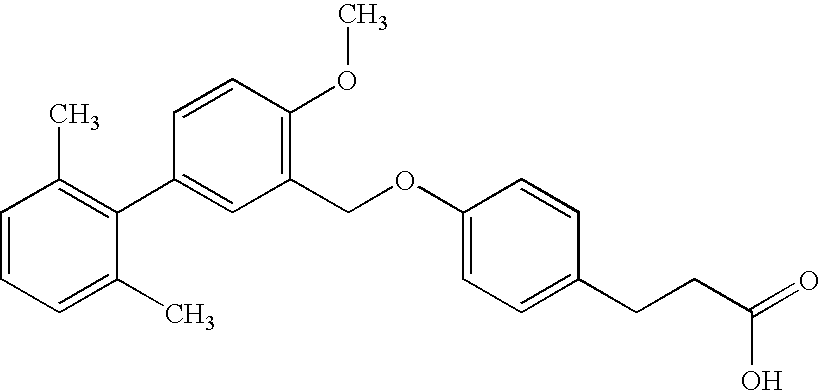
C1(COC2=CC=C(CCC(=O)O)C=C2)=C(OC)C=CC(C2=C(C)C=CC=C2C)=C1
